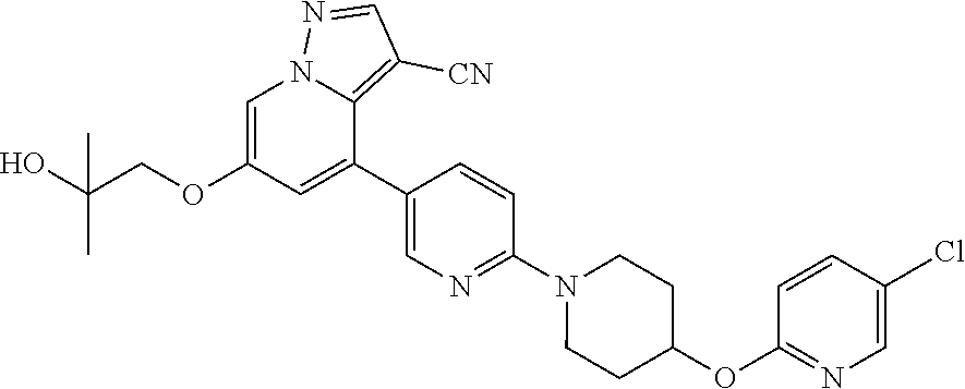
C1=C(OCC(O)(C)C)C=C(C2=CN=C(N3CCC(OC4=NC=C(Cl)C=C4)CC3)C=C2)C2=C([CN])C=NN12
